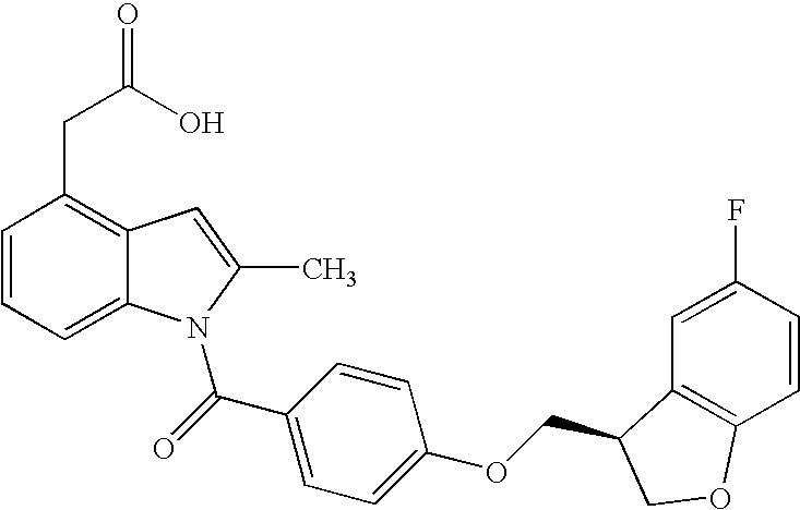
C1=CC=C2C(=C1CC(O)=O)C=C(C)N2C(C1=CC=C(OCC2C3=C(C=CC(F)=C3)OC2)C=C1)=O
